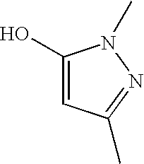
C1(O)=CC(C)=NN1C
